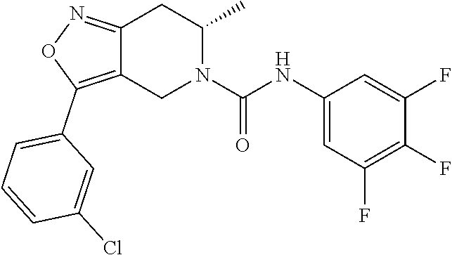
C12=C(C3=CC=CC(Cl)=C3)ON=C1CC(C)N(C(NC1=CC(F)=C(F)C(F)=C1)=O)C2
